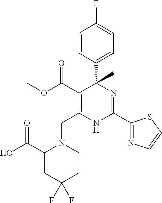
C(C1=C(C(=O)OC)C(C2=CC=C(F)C=C2)(C)N=C(C2=NC=CS2)N1)N1C(C(O)=O)CC(F)(F)CC1
